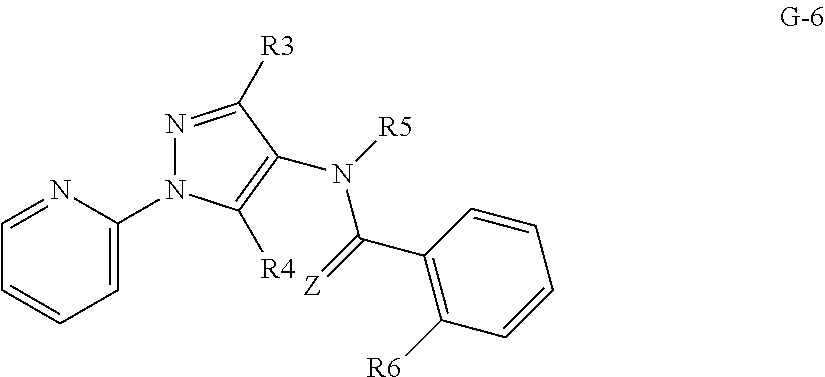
C1=NC(N2N=C([R3])C(N([R5])C(=[Z])C3=C([R6])C=CC=C3)=C2[R4])=CC=C1
